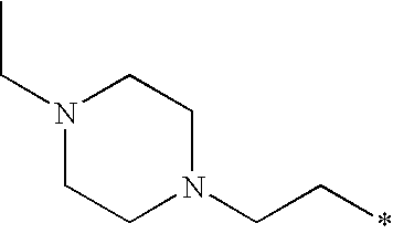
C(N1CCN(CC*)CC1)C
